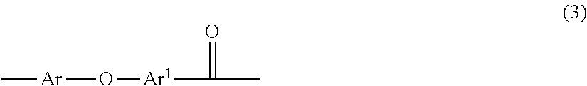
O=C(C)[Ar1]O[Ar]C
